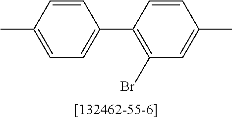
C1=C(C)C=CC(C2=C(Br)C=C(C)C=C2)=C1
